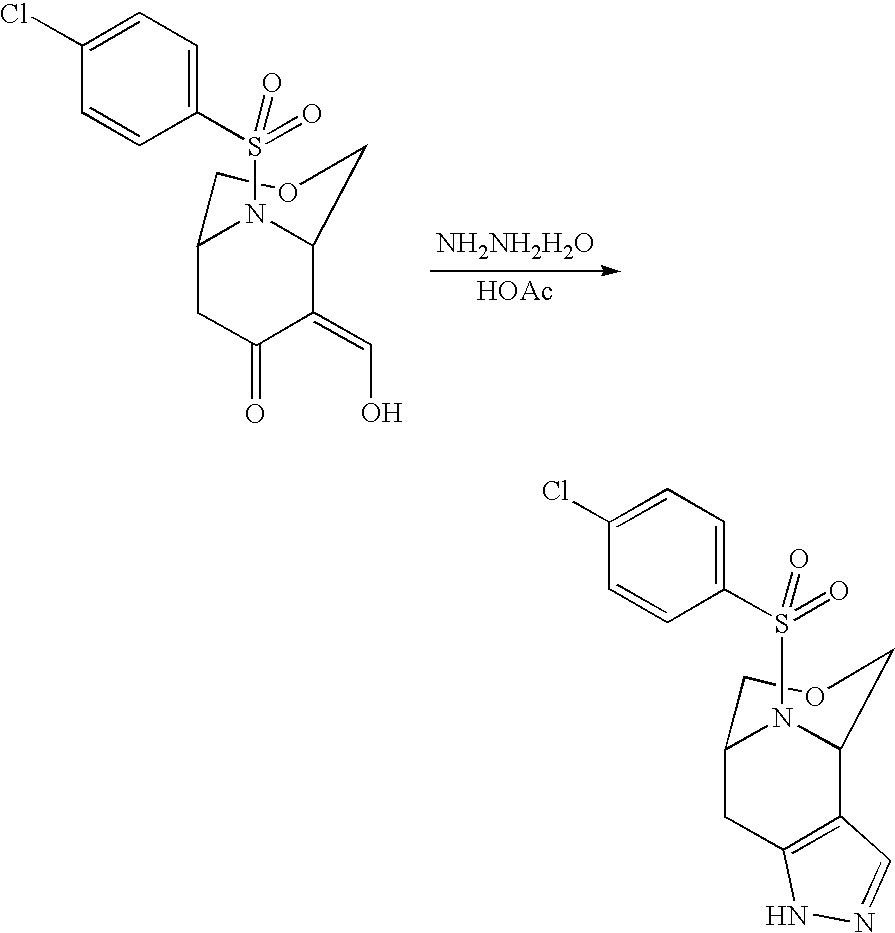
C1(=CO)C2COCC(CC1=O)N2S(=O)(=O)C1=CC=C(Cl)C=C1.[NH2NH2H2O].[HOAc].S(=O)(=O)(N1C2C3=C(CC1COC2)NN=C3)C1=CC=C(Cl)C=C1
